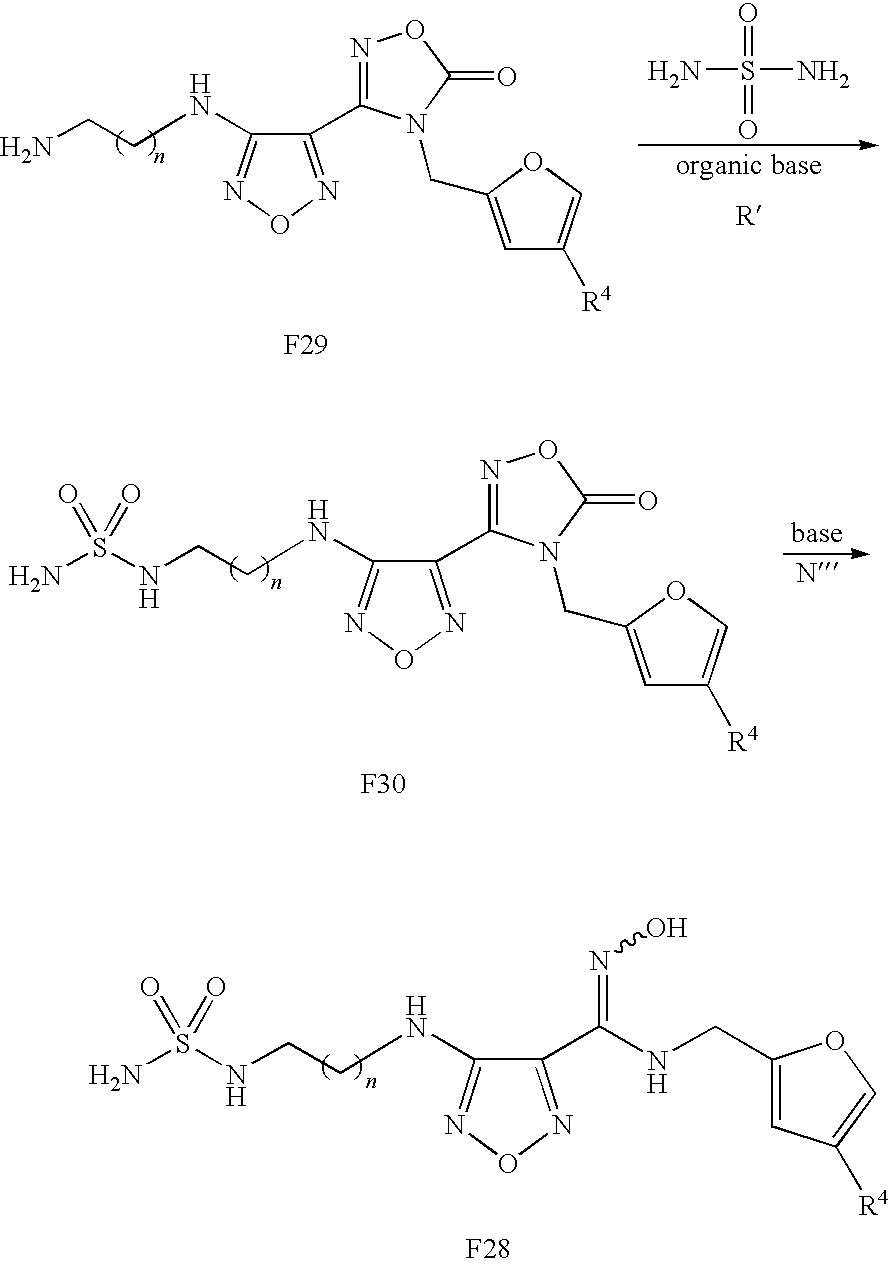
C1(C2=NOC(=O)N2CC2=CC([R4])=CO2)=NON=C1NCCN.[F29].NS(N)(=O)=O.C1(C(NCC2=CC([R4])=CO2)=NO)=NON=C1NCCNS(N)(=O)=O.[F28].C1(C2=NOC(=O)N2CC2=CC([R4])=CO2)=NON=C1NCCNS(N)(=O)=O.[F30]
